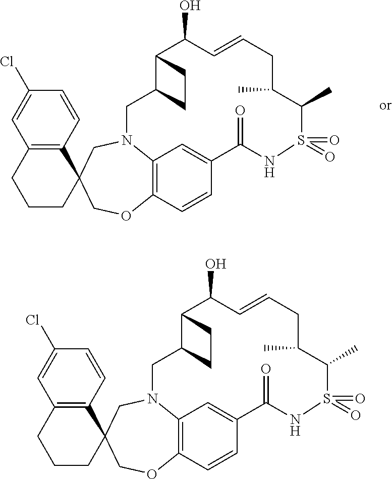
C12=C(C=CC(Cl)=C1)C1(CCC2)COC2=C3N(C1)CC1C(C(O)C=CCC(C)C(C)S(=O)(=O)NC(=O)C(=C3)C=C2)CC1.C12=C(C=CC(Cl)=C1)C1(CCC2)COC2=C3N(C1)CC1C(C(O)C=CCC(C)C(C)S(=O)(=O)NC(=O)C(=C3)C=C2)CC1
